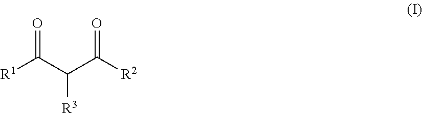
O=C(C(C([R2])=O)[R3])[R1]
